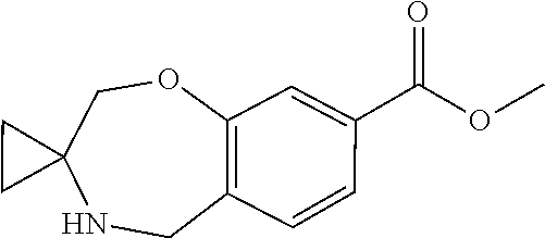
O(C)C(C1=CC2=C(C=C1)CNC1(CC1)CO2)=O
